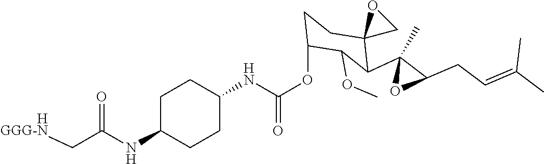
C1(NC(OC2CCC3(C(C4(C)OC4CC=C(C)C)C2OC)CO3)=O)CCC(NC(=O)C[HGGG-N])CC1
